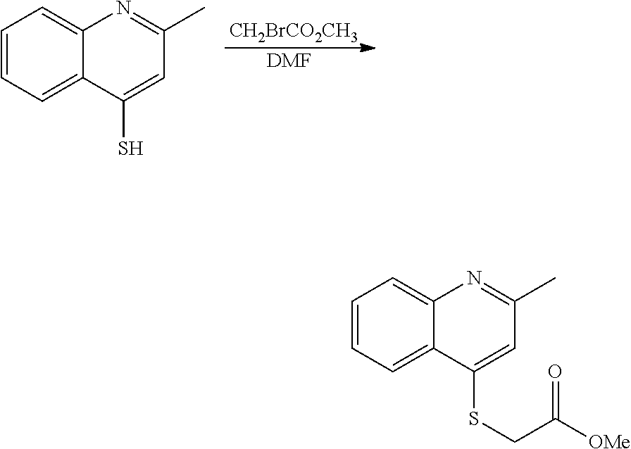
[DMF].C1=CC=C2C(=C1)N=C(C)C=C2S.[CH2BrCO2CH3].C1=CC=C2C(=C1)N=C(C)C=C2SCC([OMe])=O
